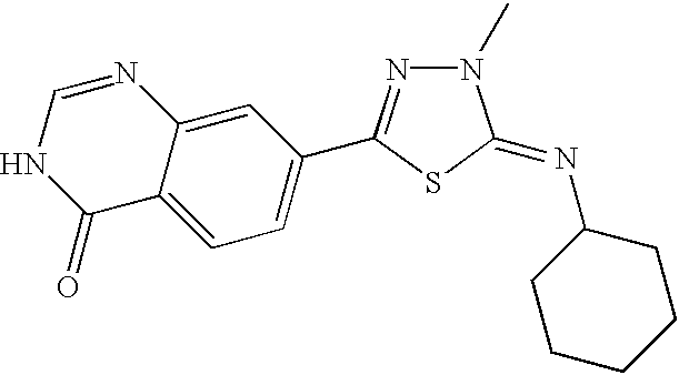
C1=C2C(=CC(C3=NN(C)C(=NC4CCCCC4)S3)=C1)N=CNC2=O
